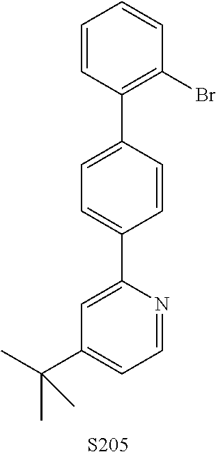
C1=C(C2=CC=C(C3=C(Br)C=CC=C3)C=C2)N=CC=C1C(C)(C)C.[S205]
